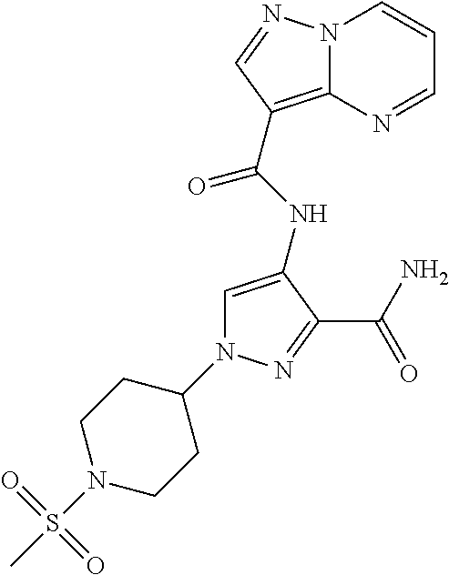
N1(C2CCN(S(C)(=O)=O)CC2)C=C(NC(=O)C2=C3N(C=CC=N3)N=C2)C(C(=O)N)=N1
